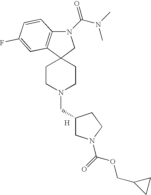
N1(C(N(C)C)=O)C2=C(C3(C1)CCN(CC1CN(C(=O)OCC4CC4)CC1)CC3)C=C(F)C=C2.[H]
